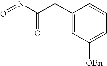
C1(CC(N=O)=O)=CC([OBn])=CC=C1
